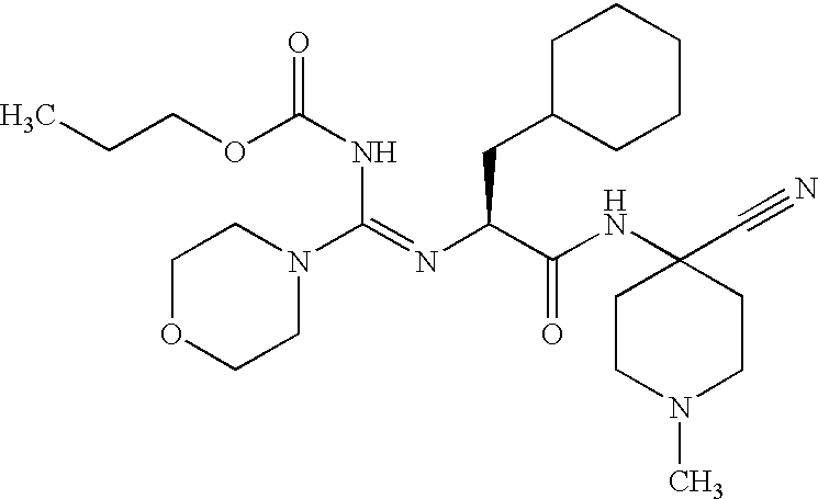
CCCOC(NC(=NC(C(NC1(C#N)CCN(C)CC1)=O)CC1CCCCC1)N1CCOCC1)=O
